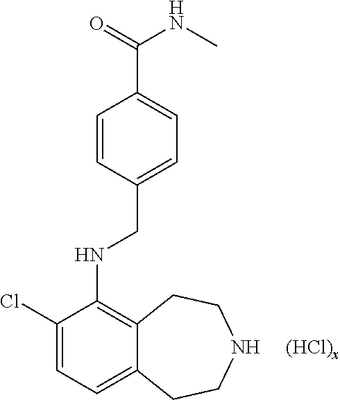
C1(Cl)=CC=C2C(=C1NCC1=CC=C(C(=O)NC)C=C1)CCNCC2
